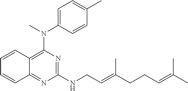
C1(NCC=C(CCC=C(C)C)C)=NC(N(C)C2=CC=C(C)C=C2)=C2C(=N1)C=CC=C2
